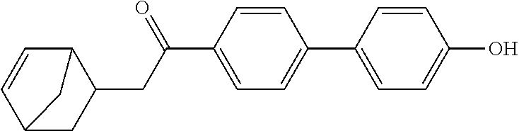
C12CC(CC(=O)C3=CC=C(C4=CC=C(O)C=C4)C=C3)C(C=C1)C2
